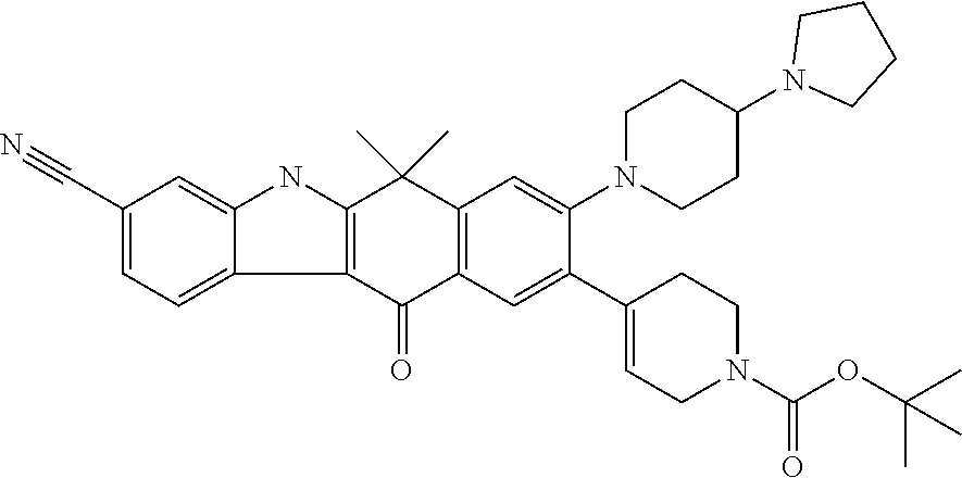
C12=C(C(=O)C3=C(C1(C)C)C=C(N1CCC(N4CCCC4)CC1)C(C1=CCN(C(OC(C)(C)C)=O)CC1)=C3)C1=CC=C(C#N)C=C1N2
